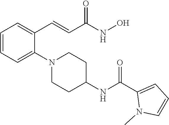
C1=CC=C(N2CCC(NC(C3=CC=CN3C)=O)CC2)C(C=CC(NO)=O)=C1
